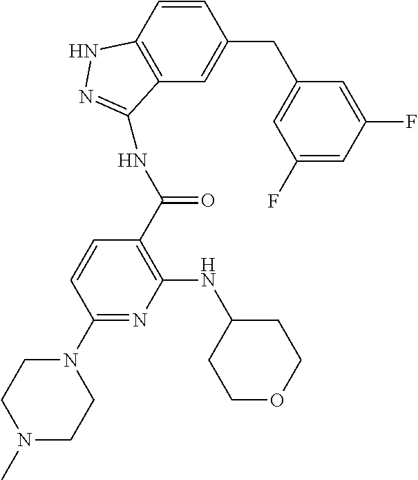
C1=CC2=C(C=C1CC1=CC(F)=CC(F)=C1)C(NC(C1=C(NC3CCOCC3)N=C(N3CCN(C)CC3)C=C1)=O)=NN2
